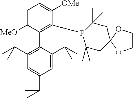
C1=C([MeO])C(C2=C(C(C)C)C=C(C(C)C)C=C2C(C)C)=C(P2C(C)(C)CC3(CC2(C)C)OCCO3)C([OMe])=C1
